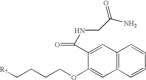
C12=C(C=CC=C1)C=C(OCCCC[R7])C(C(NCC(N)=O)=O)=C2
